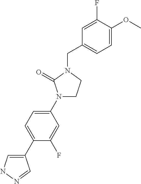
C1(C2=CC=C(N3CCN(CC4=CC=C(OC)C(F)=C4)C3=O)C=C2F)=CNN=C1
